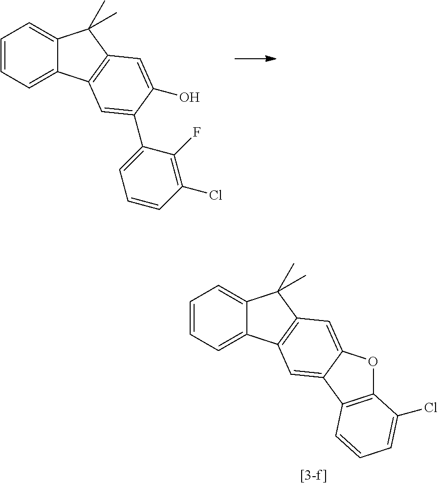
C1=CC=C2C(=C1)C(C)(C)C1=C2C=C(C2=CC=CC(Cl)=C2F)C(O)=C1.C1=CC=C2C(=C1)C(C)(C)C1=C2C=C2C(=C1)OC1=C2C=CC=C1Cl
